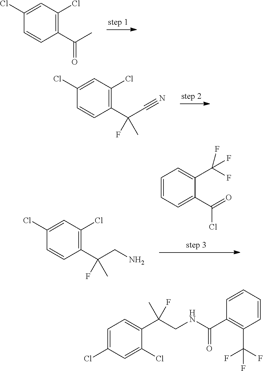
C1(C(C)=O)=C(Cl)C=C(Cl)C=C1.C1(C(C#N)(F)C)=C(Cl)C=C(Cl)C=C1.C1=CC=C(C(=O)Cl)C(C(F)(F)F)=C1.C1(C(CN)(F)C)=C(Cl)C=C(Cl)C=C1.C1=C(Cl)C=C(Cl)C(C(CNC(C2=C(C(F)(F)F)C=CC=C2)=O)(C)F)=C1
